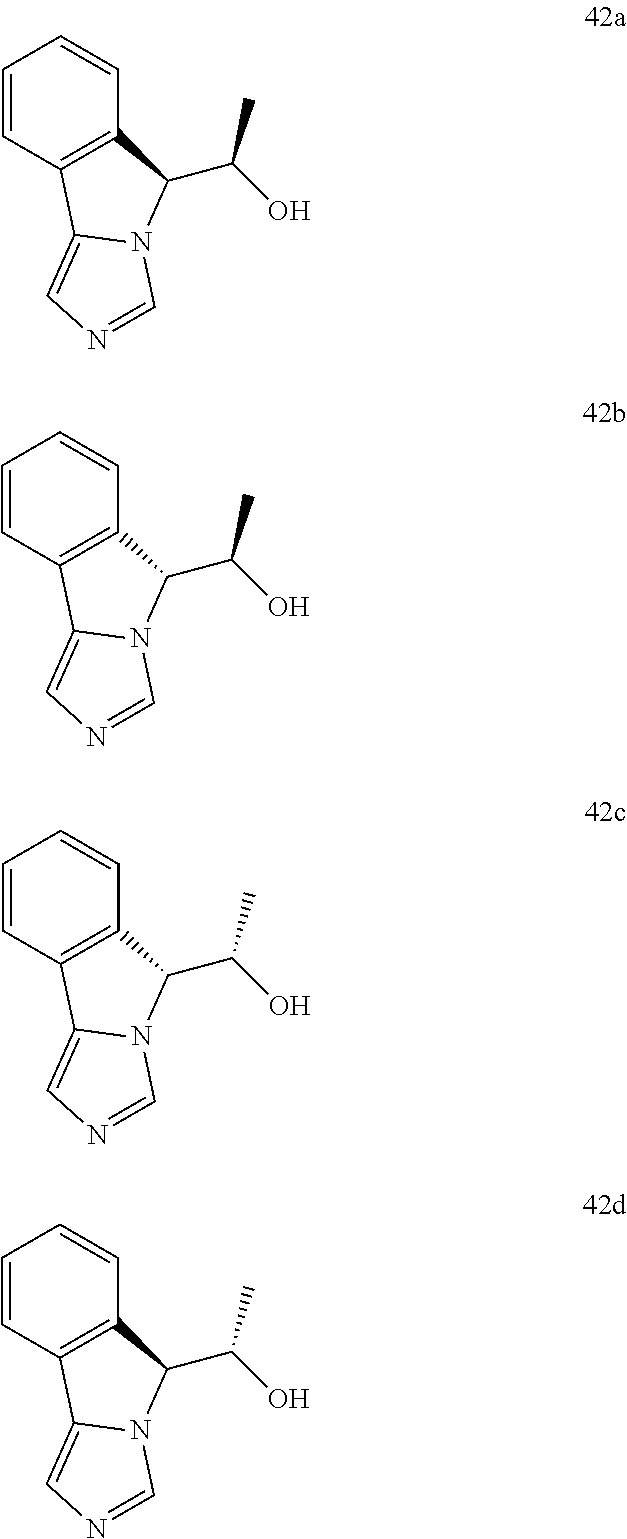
C1=CC2=C(C=C1)C(C(O)C)N1C2=CN=C1.C1=CC2=C(C=C1)C(C(O)C)N1C2=CN=C1.C1=CC2=C(C=C1)C(C(O)C)N1C2=CN=C1.C1=CC2=C(C=C1)C(C(O)C)N1C2=CN=C1
